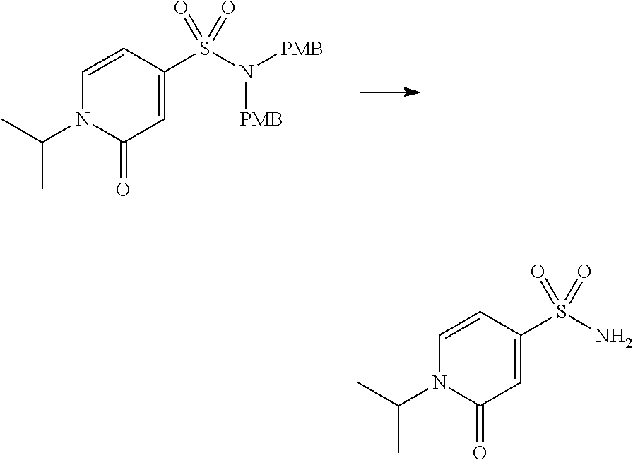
O=C1N(C(C)C)C=CC(S(N([PMB])[PMB])(=O)=O)=C1.O=C1N(C(C)C)C=CC(S(N)(=O)=O)=C1
